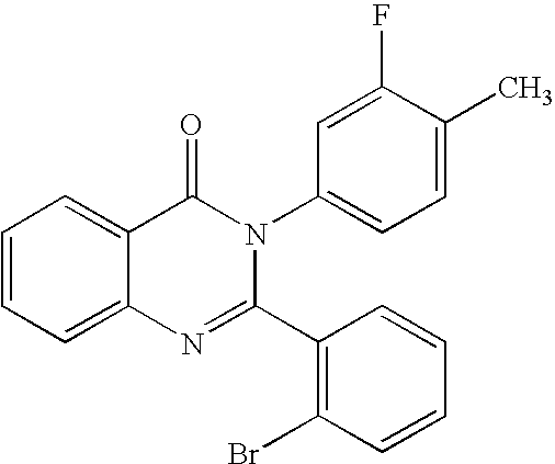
C1=CC=C2C(=C1)C(=O)N(C1=CC=C(C)C(F)=C1)C(C1=C(Br)C=CC=C1)=N2
